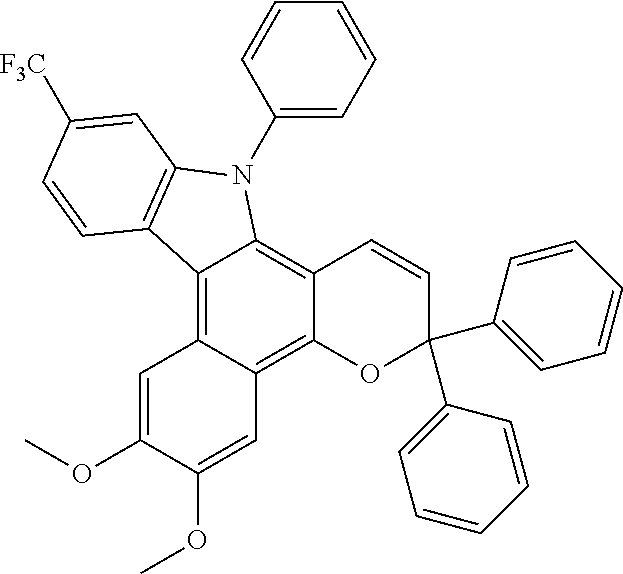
C12=C3C(=C4C(=C1N(C1=CC=CC=C1)C1=C2C=CC([F3C])=C1)C=CC(C1=CC=CC=C1)(C1=CC=CC=C1)O4)C=C(OC)C(OC)=C3
